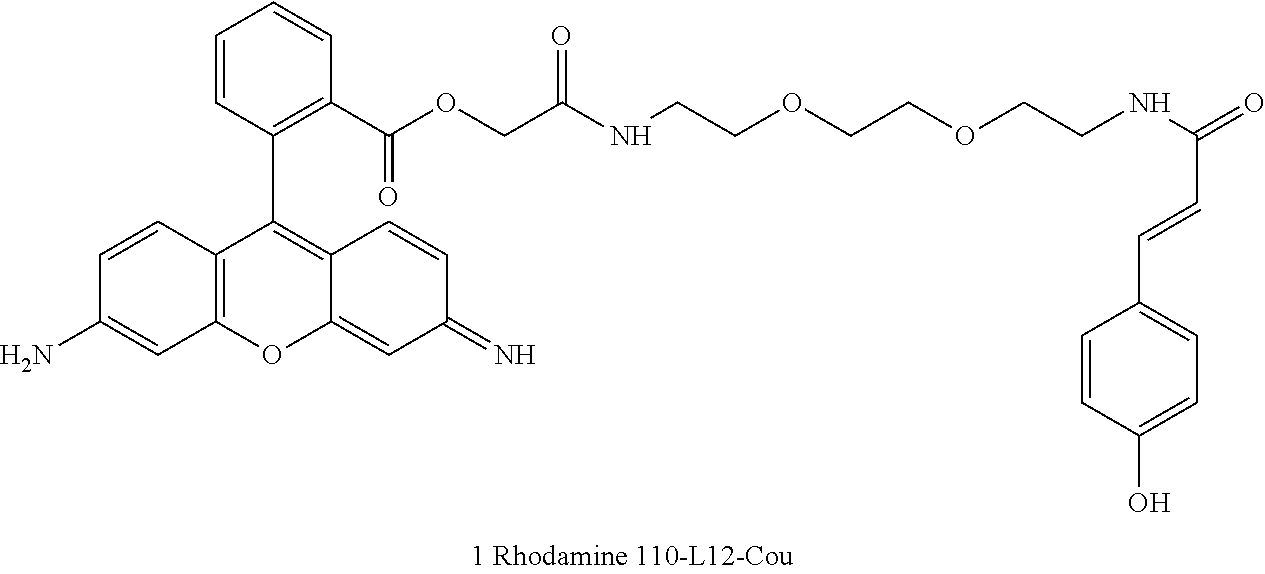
C12=C(C=CC(N)=C1)C(C1=C(C(OCC(=O)NCCOCCOCCNC(C=CC3=CC=C(O)C=C3)=O)=O)C=CC=C1)=C1C(=CC(=N)C=C1)O2
